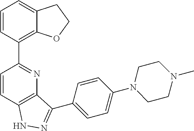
C1=CC(C2=NC3=C(C=C2)NN=C3C2=CC=C(N3CCN(C)CC3)C=C2)=C2C(=C1)CCO2
